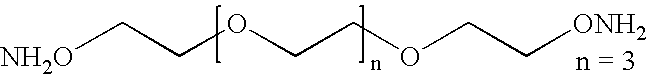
[NH2O]CCOCCOCC[ONH2].[n = 3]
